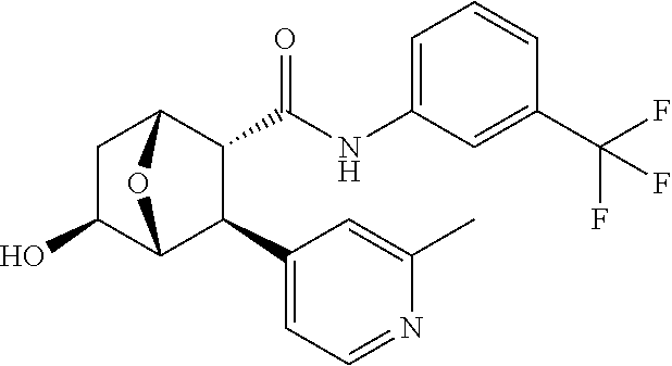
C1(C(F)(F)F)=CC(NC(C2C(C3=CC=NC(C)=C3)C3OC2CC3O)=O)=CC=C1
